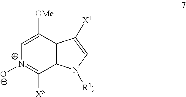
C12=C(N([R1])C=C1[X1])C([X3])=N([O-])C=C2[OMe]
